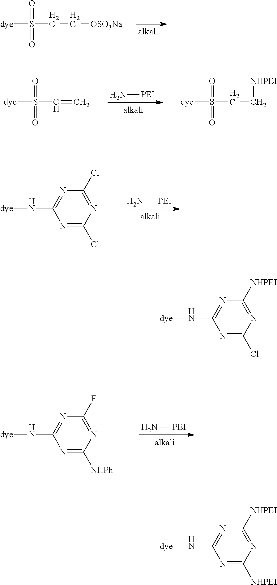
[dye]S(=O)(CC[OSO3Na])=O.N[PEI].[dye]S(=O)(C=C)=O.[dye]S(=O)(CC[NHPEI])=O.N[PEI].[dye]NC1=NC(Cl)=NC(Cl)=N1.N[PEI].[dye]NC1=NC(F)=NC([NHPh])=N1.[dye]NC1=NC([NHPEI])=NC(Cl)=N1.[dye]NC1=NC([NHPEI])=NC([NHPEI])=N1
